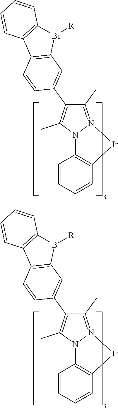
C1=CC=CC2=C1N1N(=C(C)C(C3=CC4=C(C=C3)C3=C([Bi]4[R])C=CC=C3)=C1C)[Ir]2.C1=CC=CC2=C1N1N(=C(C)C(C3=CC4=C(C=C3)C3=C(B4[R])C=CC=C3)=C1C)[Ir]2
